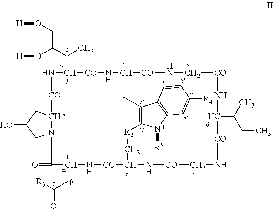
N1C(C(C)C(CO[H])O[H])[CO]NC2[CO]NC[CO]NC(C(CC)C)[CO]NC[CO]NC([CO]NC(CC([R3])=O)C(=O)N3C([CO]1)CC(O)C3)C[R2]C1=C(C3=C(N1[R5])C=C([R4])C=C3)C2
